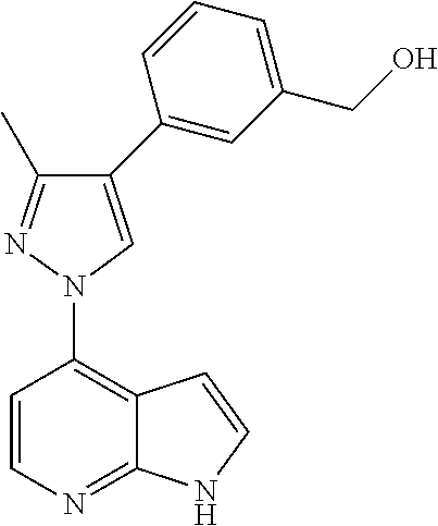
C12=C(N3C=C(C4=CC(CO)=CC=C4)C(C)=N3)C=CN=C1NC=C2
